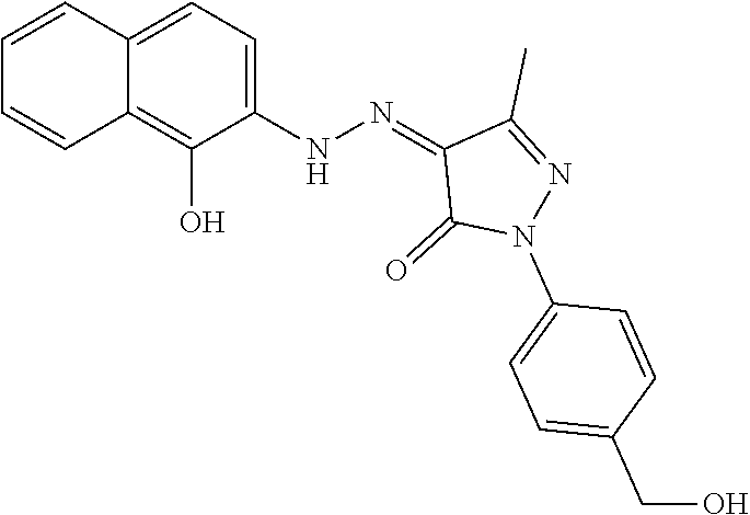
C1=C(N2C(=O)C(=NNC3=CC=C4C=CC=CC4=C3O)C(C)=N2)C=CC(CO)=C1
